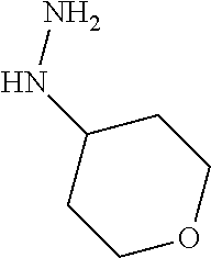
C1(NN)CCOCC1
